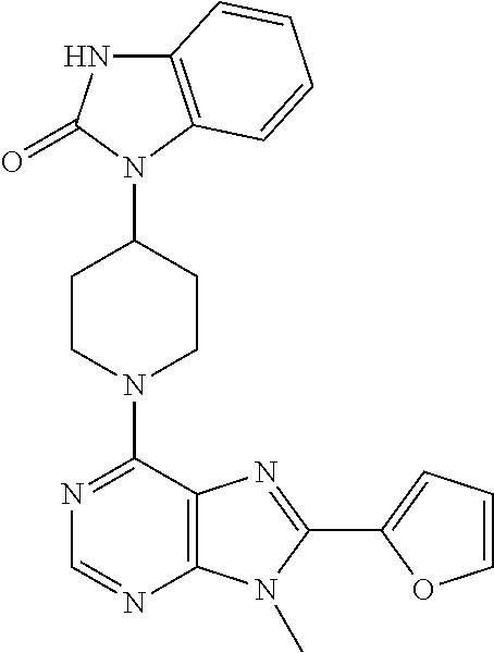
C12=C(N(C3CCN(C4=NC=NC5=C4N=C(C4=CC=CO4)N5C)CC3)C(=O)N1)C=CC=C2
